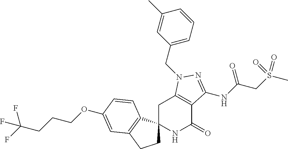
C1C2(C3=C(C1)C=C(OCCCC(F)(F)F)C=C3)NC(=O)C1=C(C2)N(CC2=CC=CC(C)=C2)N=C1NC(CS(C)(=O)=O)=O
